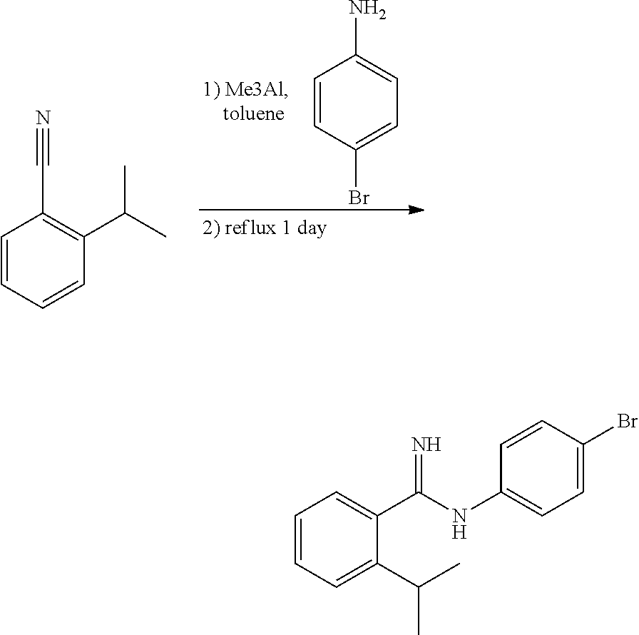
C1=CC(Br)=CC=C1N.C1=CC=CC(C(C)C)=C1C#N.C1=CC=C(C(C)C)C(C(NC2=CC=C(Br)C=C2)=N)=C1
